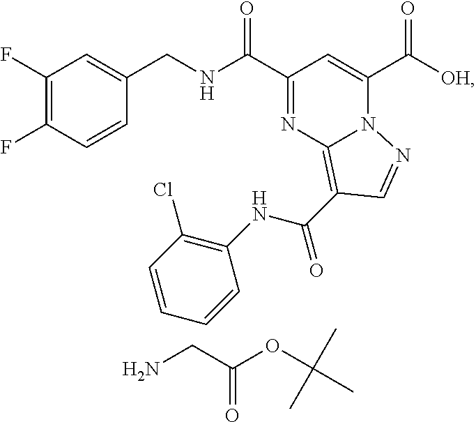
C1(F)=C(F)C=CC(CNC(C2=NC3=C(C(NC4=C(Cl)C=CC=C4)=O)C=NN3C(C([OH])=O)=C2)=O)=C1.C(=O)(OC(C)(C)C)CN
